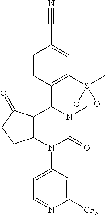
C12=C(N(C3=CC=NC([CF3])=C3)C(=O)N(C)C1C1=C(S(C)(O)O)C=C(C#N)C=C1)CCC2=O
